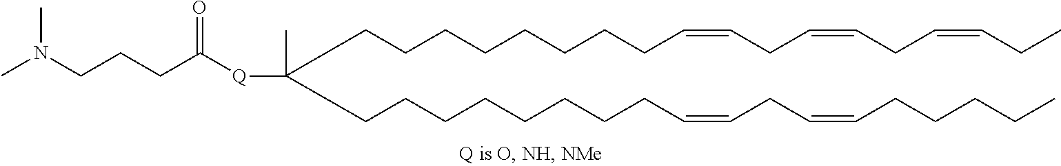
C(CCCCCCCC=CCC=CCC=CCC)C(CCCCCCCCC=CCC=CCCCCC)([Q]C(CCCN(C)C)=O)C
